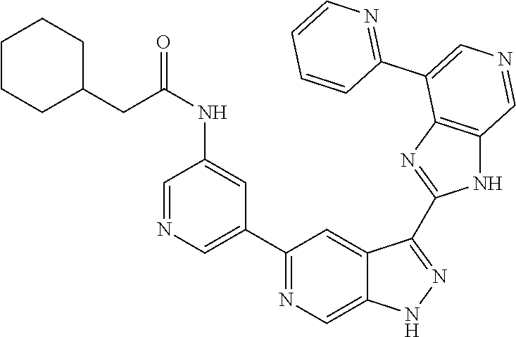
C1(C2=CN=CC(NC(=O)CC3CCCCC3)=C2)=NC=C2C(=C1)C(C1=NC3=C(N1)C=NC=C3C1=NC=CC=C1)=NN2
